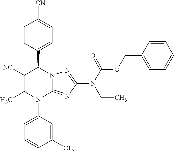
C1=CC(C2C([NC])=C(C)N(C3=CC=CC([CF3])=C3)C3=NC(N(C(OCC4=CC=CC=C4)=O)CC)=NN23)=CC=C1[CN]
